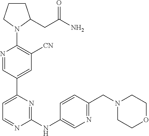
C1=NC(NC2=CN=C(CN3CCOCC3)C=C2)=NC(C2=CC([CN])=C(N3C(CC(N)=O)CCC3)N=C2)=C1
